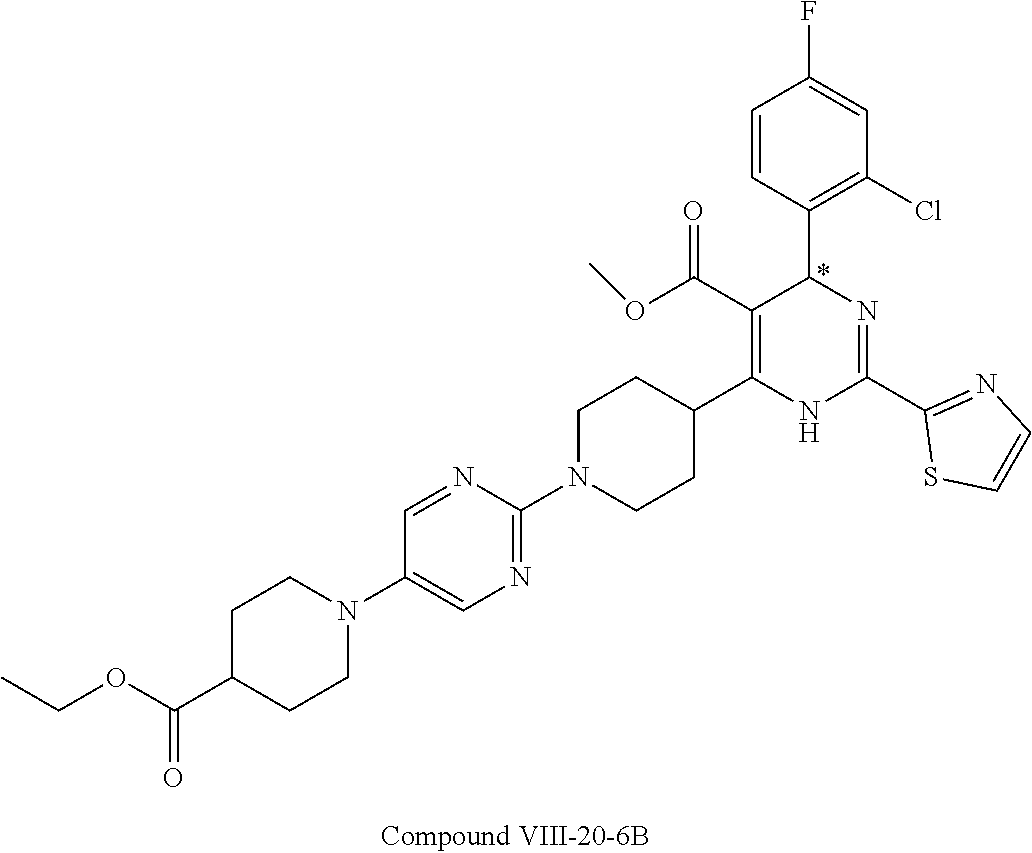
C1=C(F)C=CC(C2N=C(C3=NC=CS3)NC(C3CCN(C4=NC=C(N5CCC(C(OCC)=O)CC5)C=N4)CC3)=C2C(OC)=O)=C1Cl
